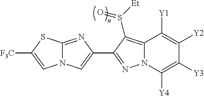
N12C(=NC(C3=NN4C(=C3S([Et])=O)C([Y1])=C([Y2])C([Y3])=C4[Y4])=C1)SC([F3C])=C2
